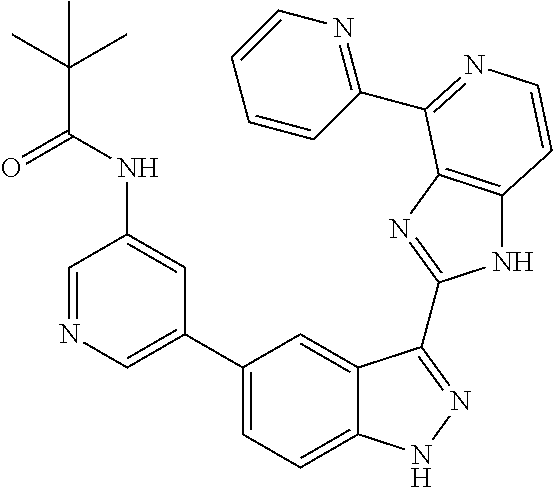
C1(C2=CN=CC(NC(=O)C(C)(C)C)=C2)=CC=C2C(=C1)C(C1=NC3=C(N1)C=CN=C3C1=NC=CC=C1)=NN2
